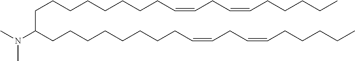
C(CCCCCCCC=CCC=CCCCCC)C(CCCCCCCCC=CCC=CCCCCC)N(C)C
